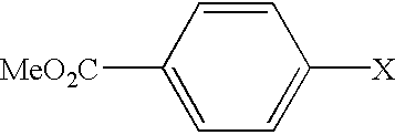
C1=CC([MeO2C])=CC=C1[X]
